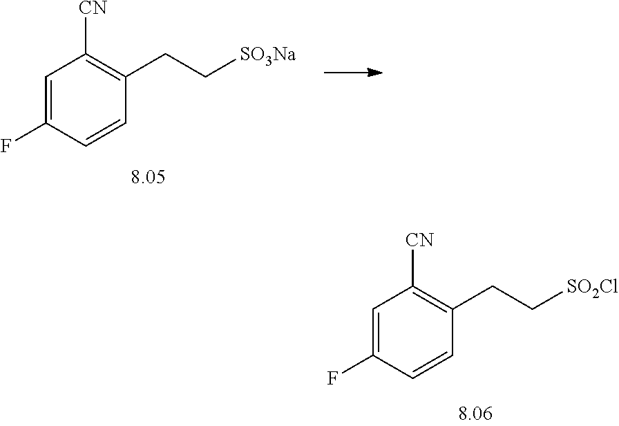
C1=C(F)C=CC(CC[SO3Na])=C1[CN].C1=C(F)C=CC(CC[SO2Cl])=C1[CN]
